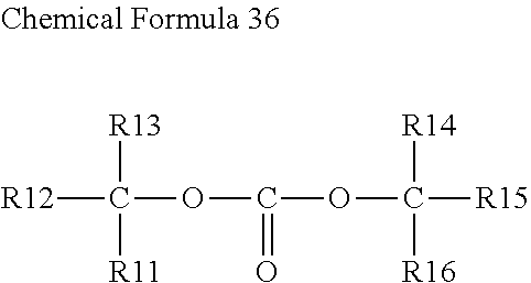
O(C(OC([R15])([R14])[R16])=O)C([R12])([R11])[R13]
